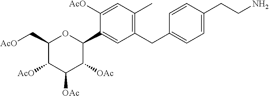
C1(C[AcO])C([AcO])C([OAc])C([OAc])C(C2=CC(CC3=CC=C(CCN)C=C3)=C(C)C=C2[AcO])O1
